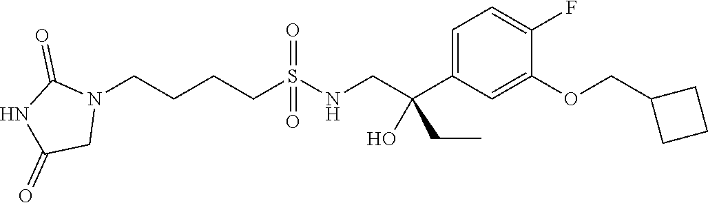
N1(CCCCS(NCC(C2=CC=C(F)C(OCC3CCC3)=C2)(O)CC)(=O)=O)C(=O)NC(=O)C1
